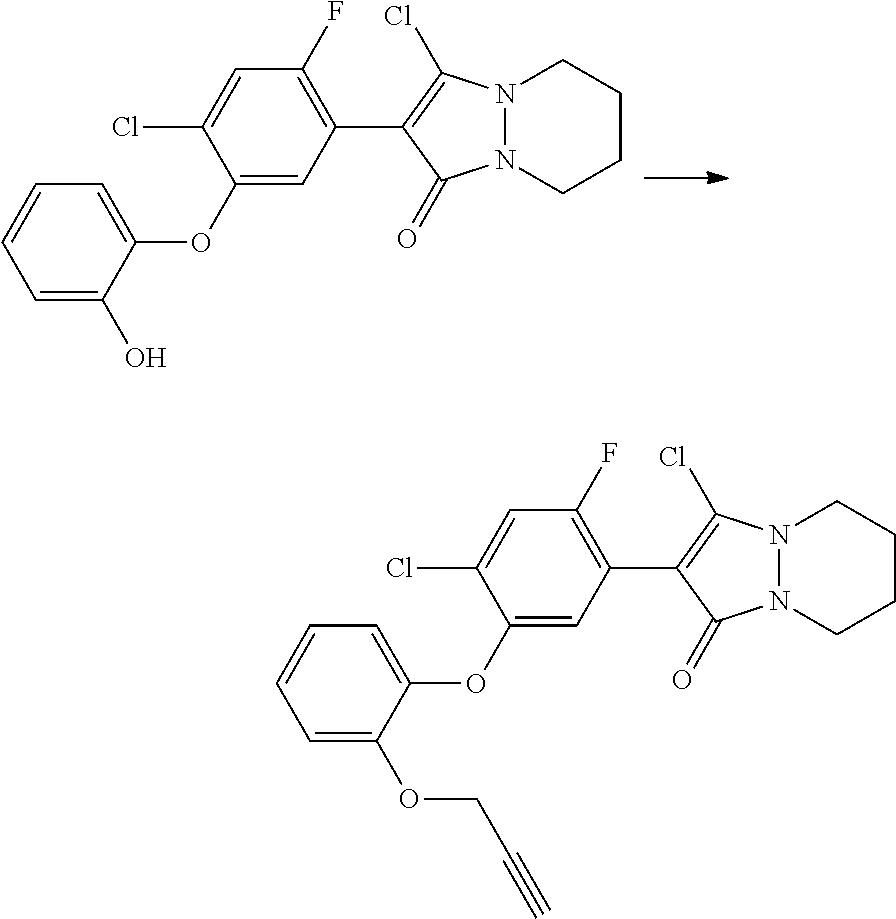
C1(OC2=CC=CC=C2O)=CC(C2=C(Cl)N3N(C2=O)CCCC3)=C(F)C=C1Cl.C1(OC2=CC=CC=C2OCC#C)=CC(C2=C(Cl)N3N(C2=O)CCCC3)=C(F)C=C1Cl
